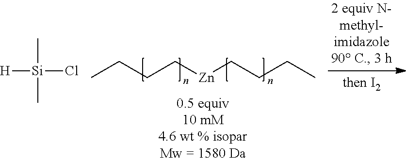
CCCC[Zn]CCCC.[H][Si](C)(Cl)C
